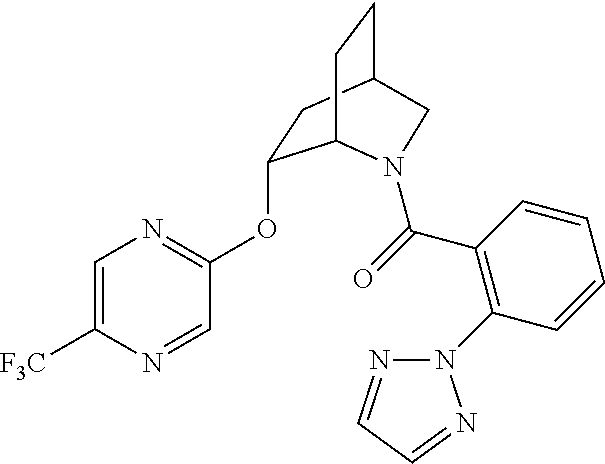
C1=C([F3C])N=CC(OC2CC3CCC2N(C(=O)C2=C(N4N=CC=N4)C=CC=C2)C3)=N1
